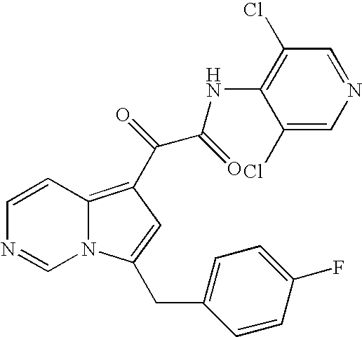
C1=CN=CN2C1=C(C(C(NC1=C(Cl)C=NC=C1Cl)=O)=O)C=C2CC1=CC=C(F)C=C1
